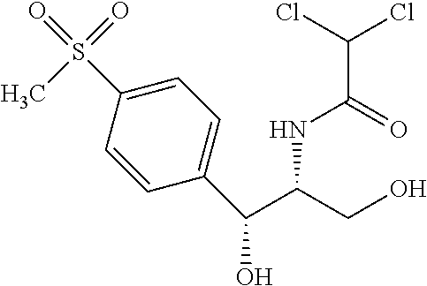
C1=CC(C(C(CO)NC(C(Cl)Cl)=O)O)=CC=C1S(=O)(=O)C
